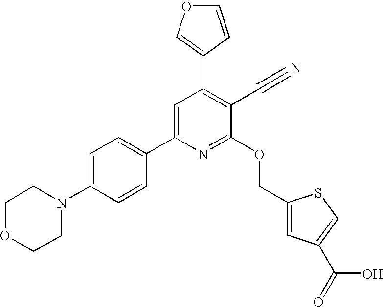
C1OCCN(C2=CC=C(C3=CC(C4=COC=C4)=C(C#N)C(OCC4=CC(C(=O)O)=CS4)=N3)C=C2)C1
